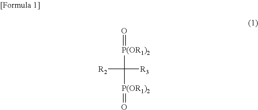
[R2]C([P(OR1)2]=O)([P(OR1)2]=O)[R3]
